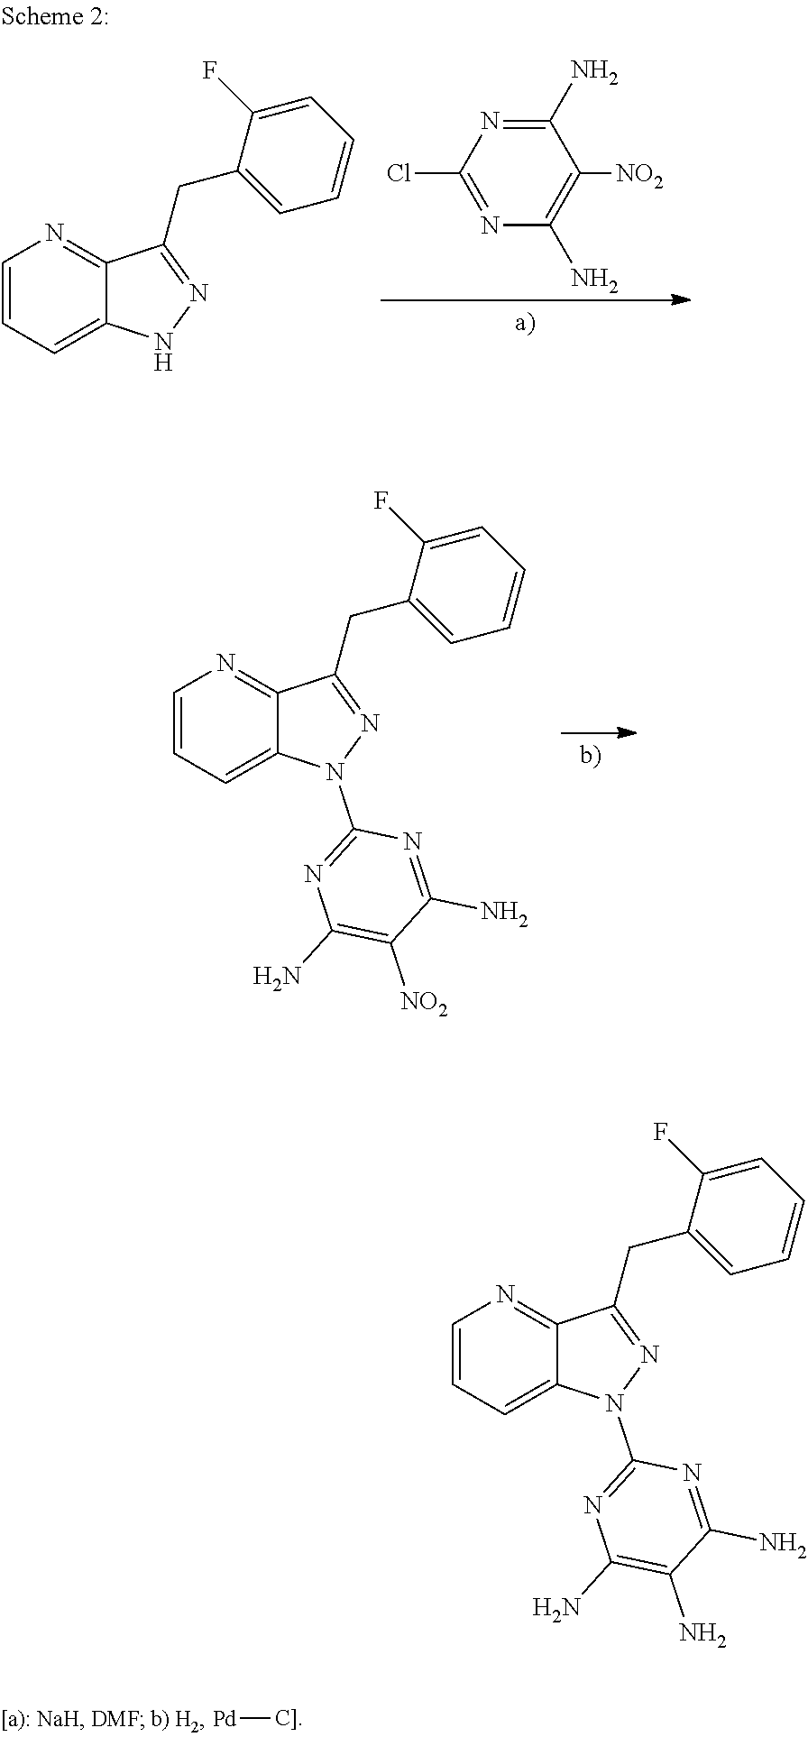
C1=CC=C2C(=N1)C(CC1=CC=CC=C1F)=NN2C1=NC(N)=C([NO2])C(N)=N1.C1=CC=C2C(=N1)C(CC1=CC=CC=C1F)=NN2.C1(Cl)=NC(N)=C([NO2])C(N)=N1.[Pd][C]].C1=CC=C2C(=N1)C(CC1=CC=CC=C1F)=NN2C1=NC(N)=C(N)C(N)=N1
